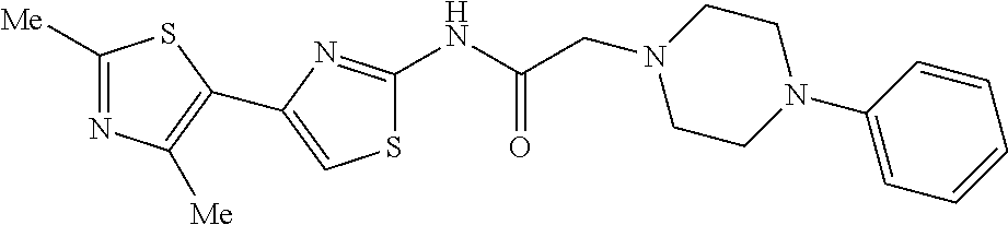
S1C(NC(CN2CCN(C3=CC=CC=C3)CC2)=O)=NC(C2=C([Me])N=C([Me])S2)=C1
